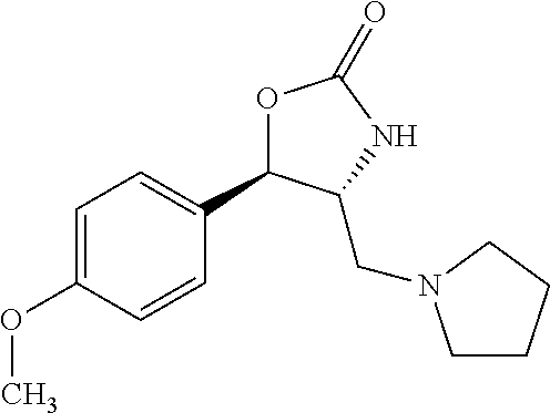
C1=C(OC)C=CC(C2OC(=O)NC2CN2CCCC2)=C1
